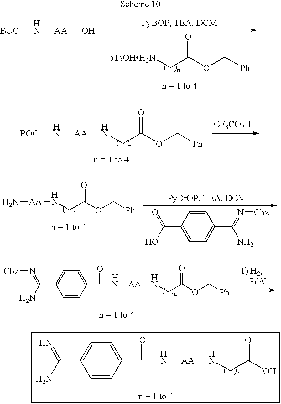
[pTsOHH2N]CC(OC[Ph])=O.[BOC]N[AA]O.[CF3CO2H].[BOC]N[AA]NCC(OC[Ph])=O.N[AA]NCC(OC[Ph])=O.C1=CC(C(O)=O)=CC=C1C(=N[Cbz])N.C1=CC(C(N[AA]NCC(OC[Ph])=O)=O)=CC=C1C(N)=N[Cbz].C1=CC(C(N[AA]NCC(O)=O)=O)=CC=C1C(N)=N
